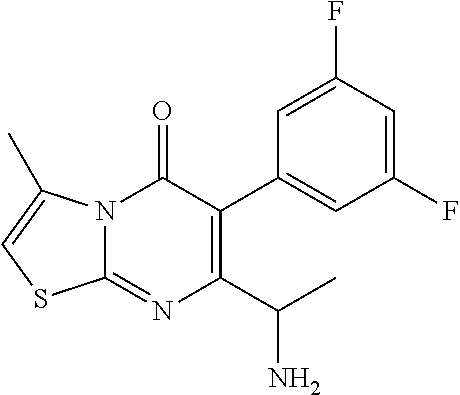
C1(F)=CC(F)=CC(C2=C(C(C)N)N=C3N(C2=O)C(C)=CS3)=C1
